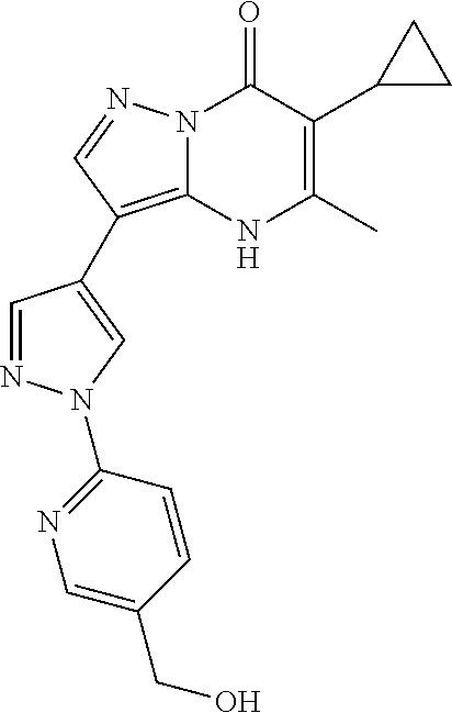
N12C(=C(C3=CN(C4=NC=C(CO)C=C4)N=C3)C=N1)[NH]C(C)=C(C1CC1)C2=O
